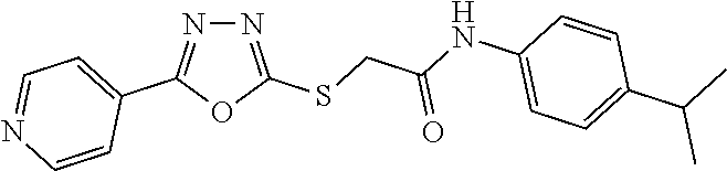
N1=C(SCC(NC2=CC=C(C(C)C)C=C2)=O)OC(C2=CC=NC=C2)=N1
